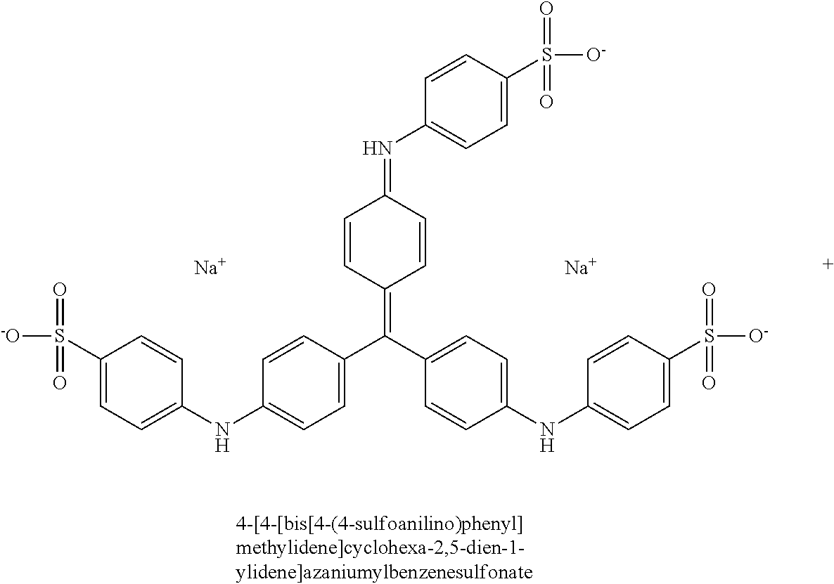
[-O]S(=O)(=O)C1=CC=C(NC2=CC=C(C(C3=CC=C(NC4=CC=C(S([O-])(=O)=O)C=C4)C=C3)=C3C=CC(=NC4=CC=C(S([O-])(=O)=O)C=C4)C=C3)C=C2)C=C1.[Na].[Na]
